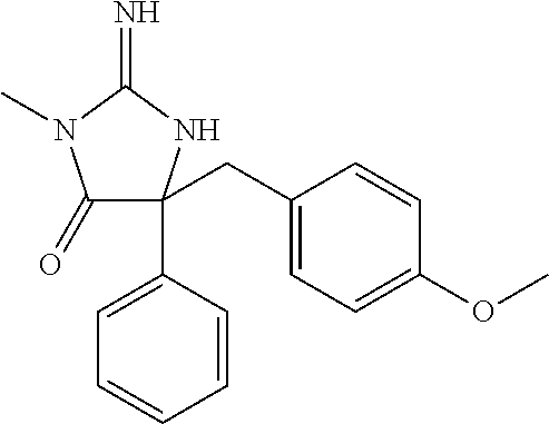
C1(=O)C(CC2=CC=C(OC)C=C2)(C2=CC=CC=C2)NC(=N)N1C
